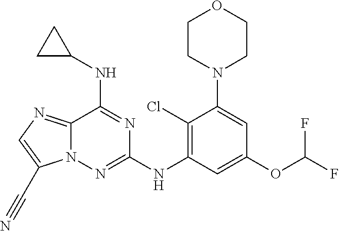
C1(Cl)=C(NC2=NN3C(=NC=C3C#N)C(NC3CC3)=N2)C=C(OC(F)F)C=C1N1CCOCC1
